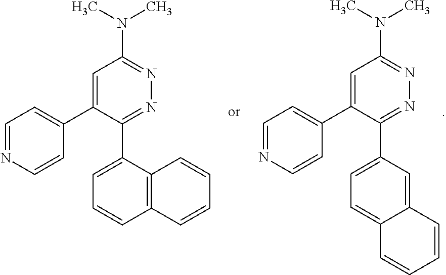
C1=C(C2=CC=NC=C2)C(C2=CC=C3C(=C2)C=CC=C3)=NN=C1N(C)C.C1=C(C2=CC=NC=C2)C(C2=CC=CC3=C2C=CC=C3)=NN=C1N(C)C
